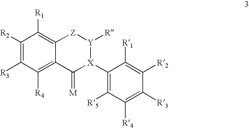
C1([R2])=C([R3])C([R4])=C2C(=C1[R1])[Z][Y]([R])[X](C1=C([R5])C([R4])=C([R3])C([R2])=C1[R1])C2=[M]
